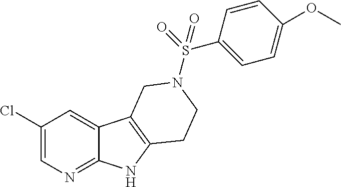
C1(Cl)=CN=C2C(=C1)C1=C(N2)CCN(S(C2=CC=C(OC)C=C2)(=O)=O)C1
